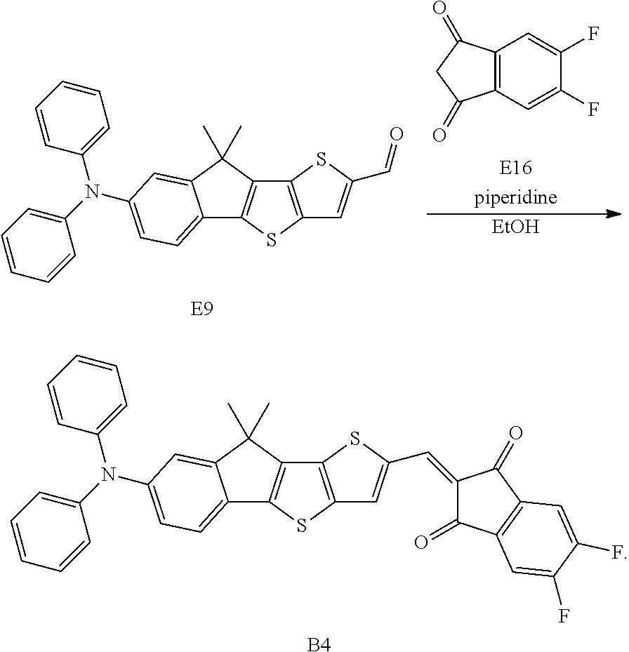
[B4].C12=CC=C(N(C3=CC=CC=C3)C3=CC=CC=C3)C=C1C(C)(C)C1=C2SC2=C1SC(C=C1C(=O)C3=C(C1=O)C=C(F)C(F)=C3)=C2.C12=CC=C(N(C3=CC=CC=C3)C3=CC=CC=C3)C=C1C(C)(C)C1=C2SC2=C1SC(C=O)=C2.[piperidine].C12=C(C(=O)CC1=O)C=C(F)C(F)=C2.[EtOH]
